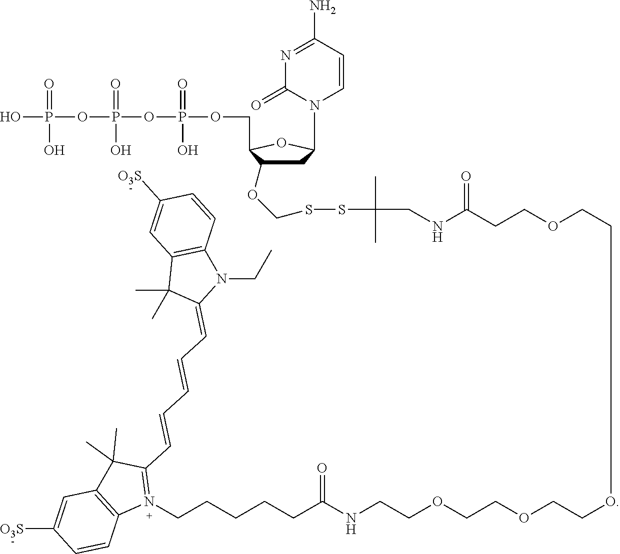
OP(OP(OP(=O)(O)OCC1C(OCSSC(CNC(CCOCCOCCOCCOCCNC(CCCCCN2=C(C=CC=CC=C3N(CC)C4=C(C3(C)C)C=C([O3S])C=C4)C(C)(C)C3=C2C=CC([O3S])=C3)=O)=O)(C)C)CC(N2C=CC(N)=NC2=O)O1)(=O)O)(=O)O
